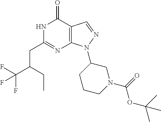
N1C(CC(C(F)(F)F)CC)=NC2=C(C1=O)C=NN2C1CCCN(C(=O)OC(C)(C)C)C1
